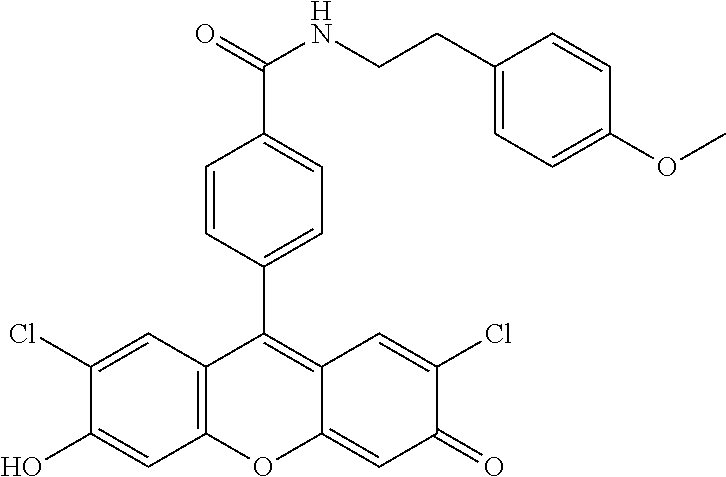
C12=C(C=C(Cl)C(O)=C1)C(C1=CC=C(C(=O)NCCC3=CC=C(OC)C=C3)C=C1)=C1C(=CC(=O)C(Cl)=C1)O2
